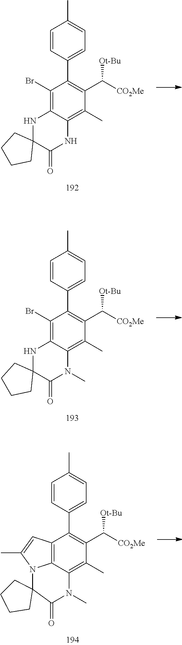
C1(Br)=C2C(=C(C)C(C([Ot-Bu])[CO2Me])=C1C1=CC=C(C)C=C1)NC(=O)C1(N2)CCCC1.C1(Br)=C2C(=C(C)C(C([Ot-Bu])[CO2Me])=C1C1=CC=C(C)C=C1)N(C)C(=O)C1(N2)CCCC1.C12=C3C(=C(C)C(C([Ot-Bu])[CO2Me])=C1C1=CC=C(C)C=C1)N(C)C(=O)C1(N3C(C)=C2)CCCC1
